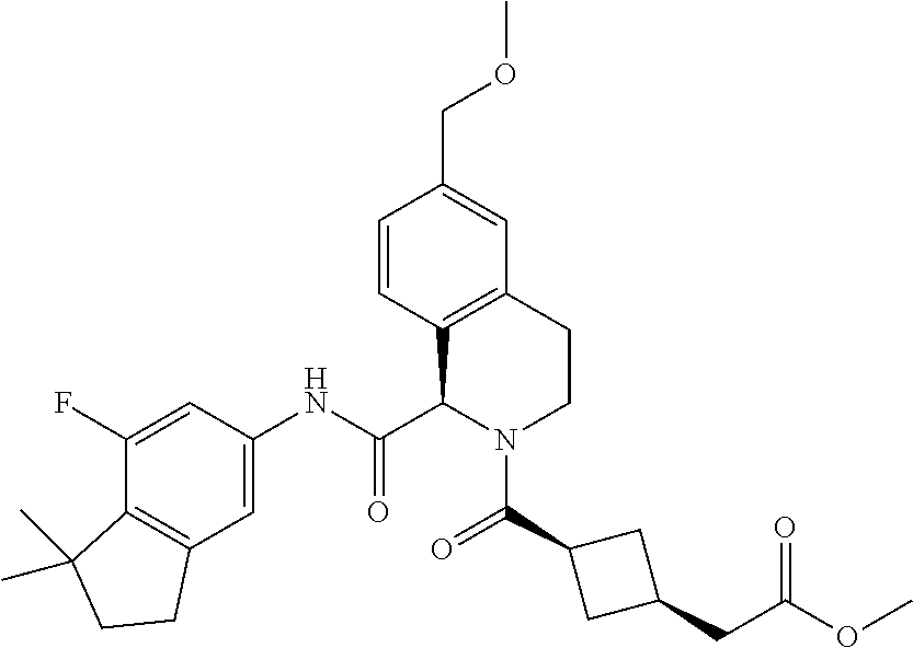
C1(F)=CC(NC(C2N(C(=O)C3CC(CC(OC)=O)C3)CCC3=C2C=CC(COC)=C3)=O)=CC2=C1C(C)(C)CC2
